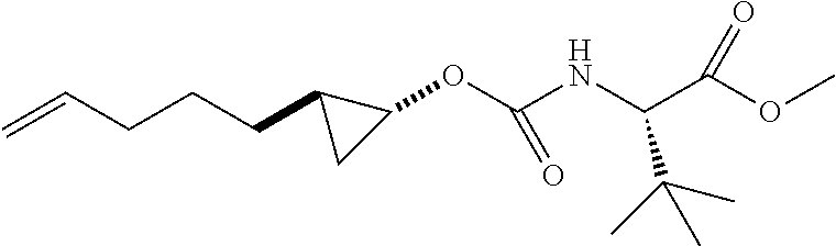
C=CCCCC1CC1OC(NC(C(OC)=O)C(C)(C)C)=O
